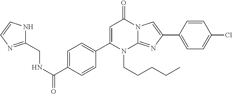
C1=C(C(NCC2=NC=CN2)=O)C=CC(C2=CC(=O)N3C(=NC(C4=CC=C(Cl)C=C4)=C3)N2CCCCC)=C1
